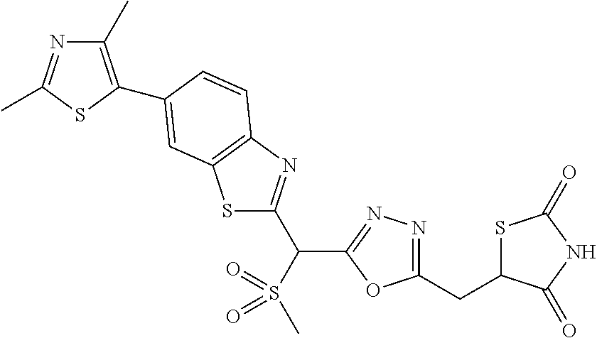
S1C(C(S(C)(=O)=O)C2=NN=C(CC3SC(=O)NC3=O)O2)=NC2=C1C=C(C1=C(C)N=C(C)S1)C=C2
